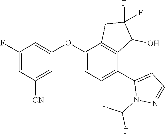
C1(F)=CC([CN])=CC(OC2=CC=C(C3=CC=NN3C(F)F)C3=C2CC(F)(F)C3O)=C1
